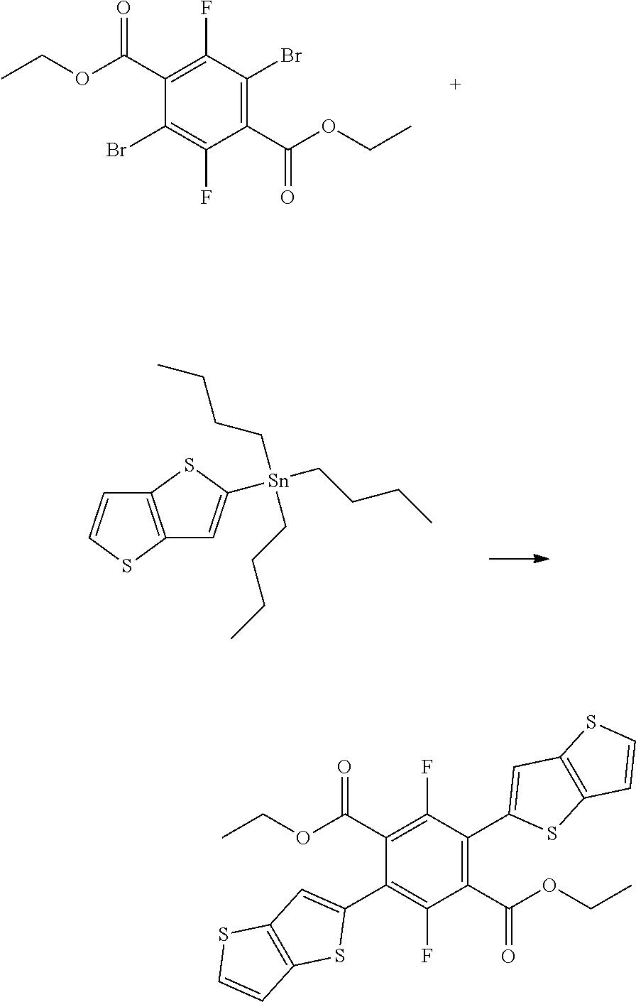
C1(C(OCC)=O)=C(F)C(Br)=C(C(OCC)=O)C(F)=C1Br.C1=CSC2=C1SC([Sn](CCCC)(CCCC)CCCC)=C2.C1(C(OCC)=O)=C(F)C(C2=CC3=C(S2)C=CS3)=C(C(OCC)=O)C(F)=C1C1=CC2=C(S1)C=CS2
